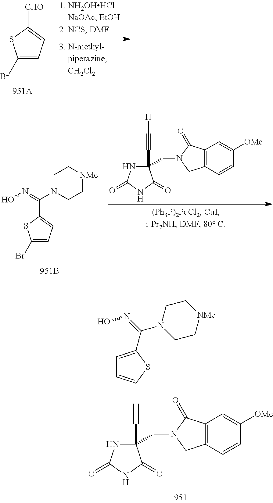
C1([CHO])=CC=C(Br)S1.[H]C#CC1(CN2CC3=C(C2=O)C=C([OMe])C=C3)NC(=O)NC1=O.C1(C(=NO)N2CC[NMe]CC2)=CC=C(Br)S1.C(#CC1(CN2CC3=C(C2=O)C=C([OMe])C=C3)NC(=O)NC1=O)C1=CC=C(C(=NO)N2CC[NMe]CC2)S1
